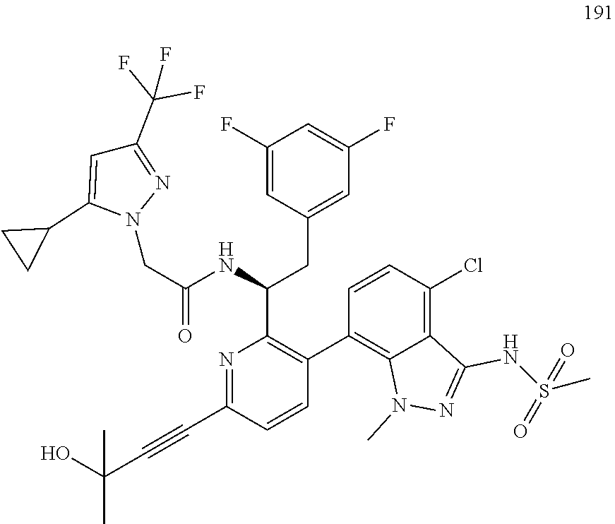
N1=C(C#CC(O)(C)C)C=CC(C2=C3C(=C(Cl)C=C2)C(NS(C)(=O)=O)=NN3C)=C1C(NC(CN1N=C(C(F)(F)F)C=C1C1CC1)=O)CC1=CC(F)=CC(F)=C1
